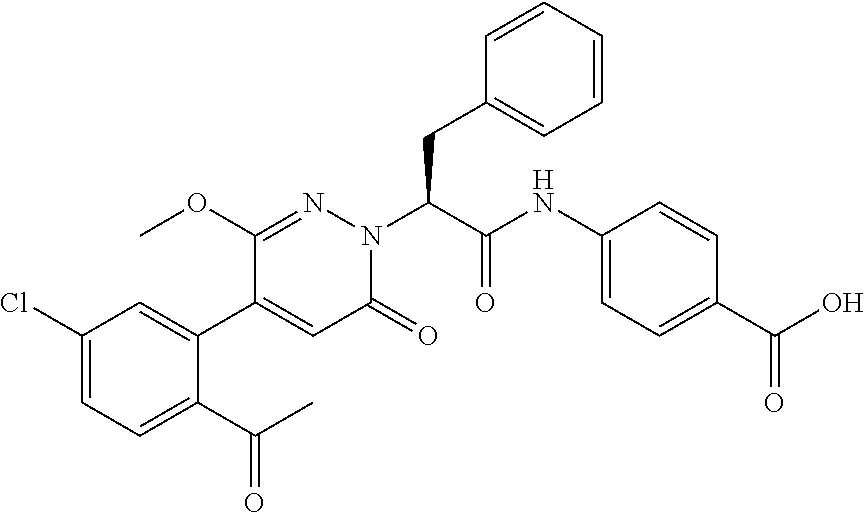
C1(Cl)=CC=C(C(C)=O)C(C2=CC(=O)N(C(C(=O)NC3=CC=C(C(O)=O)C=C3)CC3=CC=CC=C3)N=C2OC)=C1
